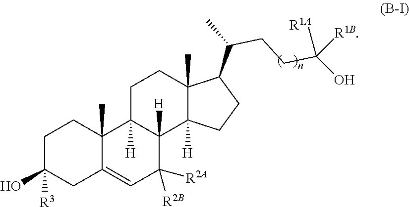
C12=CC([R2A])([R2B])C3([H])C([H])(C1(C)CCC(O)([R3])C2)CCC1(C)C(C(CCC(O)([R1A])[R1B])C)CCC13[H]
